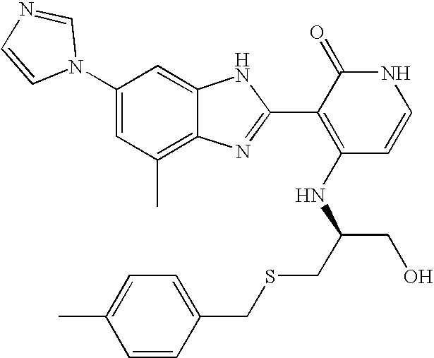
C1(C)=C2C(=CC(N3C=NC=C3)=C1)NC(C1=C(NC(CO)CSCC3=CC=C(C)C=C3)C=CNC1=O)=N2
